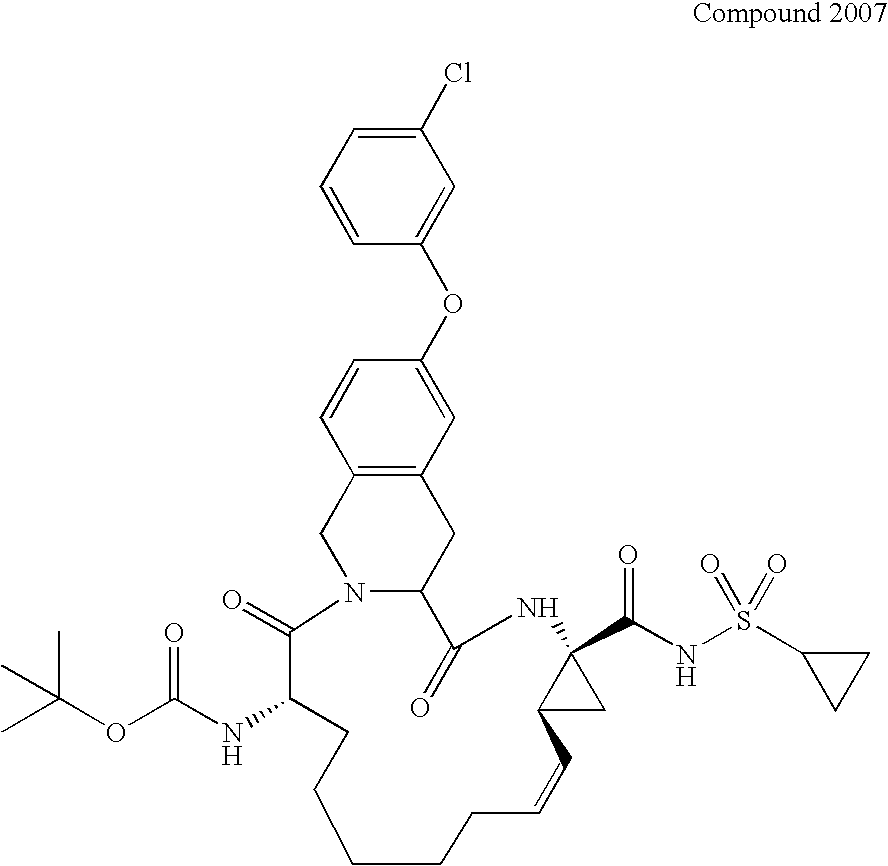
C1=CC=C(Cl)C=C1OC1=CC2=C(C=C1)CN1C(C2)C(=O)NC2(C(NS(=O)(=O)C3CC3)=O)CC2C=CCCCCCC(NC(=O)OC(C)(C)C)C1=O
